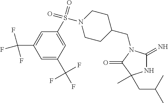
C1(CN2C(=N)NC(C)(CC(C)C)C2=O)CCN(S(=O)(=O)C2=CC(C(F)(F)F)=CC(C(F)(F)F)=C2)CC1
